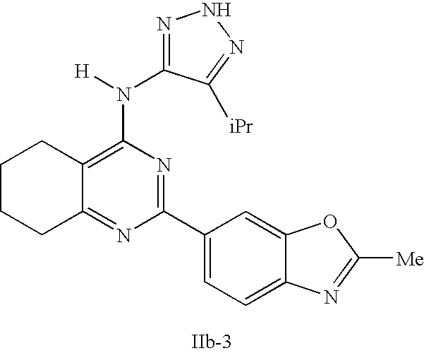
C1CC2=C(N([H])C3=NNN=C3[iPr])N=C(C3=CC=C4C(=C3)OC([Me])=N4)N=C2CC1
